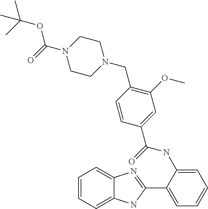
C1=CC=C2C(=C1)N=C(C1=CC=CC=C1NC(C1=CC(OC)=C(CN3CCN(C(=O)OC(C)(C)C)CC3)C=C1)=O)N2
